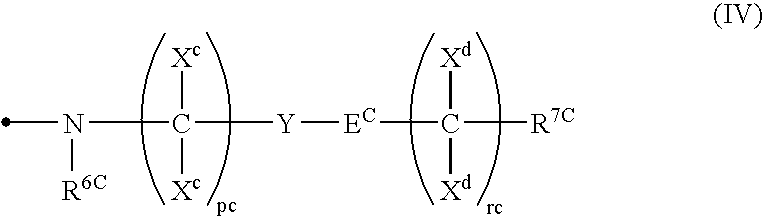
N([R6C])(C([Y][EC]C([R7C])([Xd])[Xd])([Xc])[Xc])C
